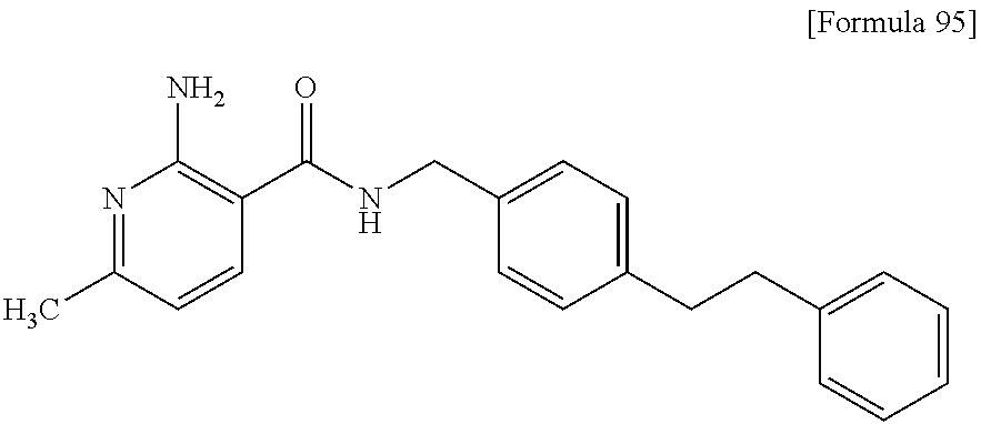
N1=C(C)C=CC(C(NCC2=CC=C(CCC3=CC=CC=C3)C=C2)=O)=C1N
